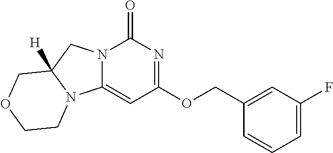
C1=C(COC2=NC(=O)N3C(=C2)N2C([H])(C3)COCC2)C=CC=C1F
